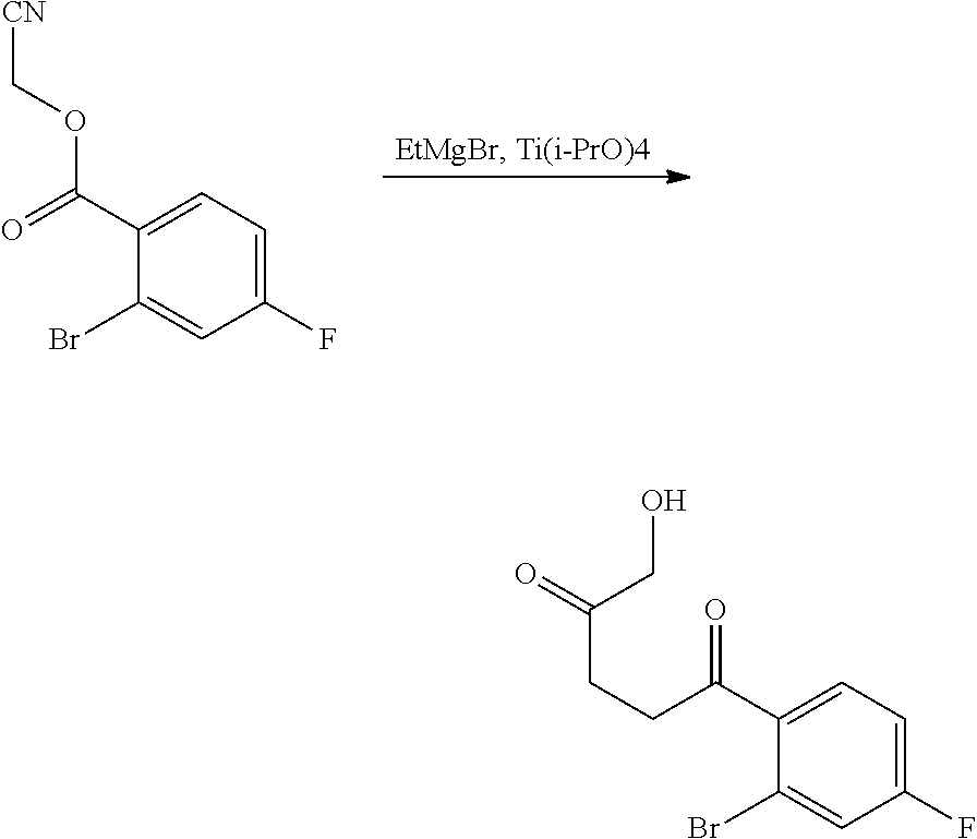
C1(C(=O)OC[CN])=CC=C(F)C=C1Br.C1(C(CCC(=O)CO)=O)=CC=C(F)C=C1Br
